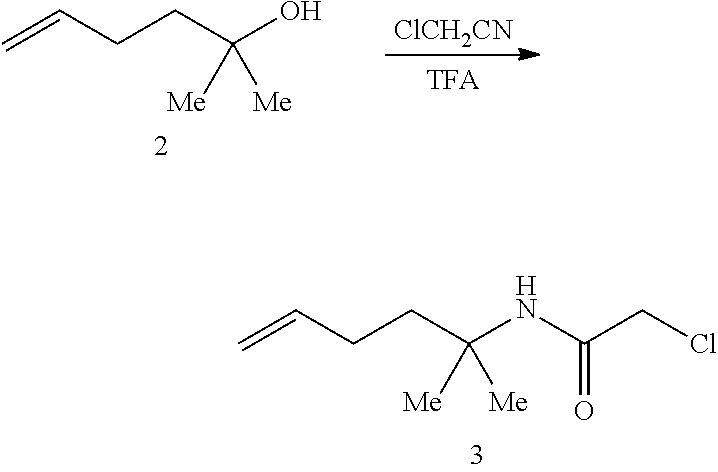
[ClCH2CN].C=CCCC(O)([Me])[Me].C=CCCC(NC(CCl)=O)([Me])[Me]
